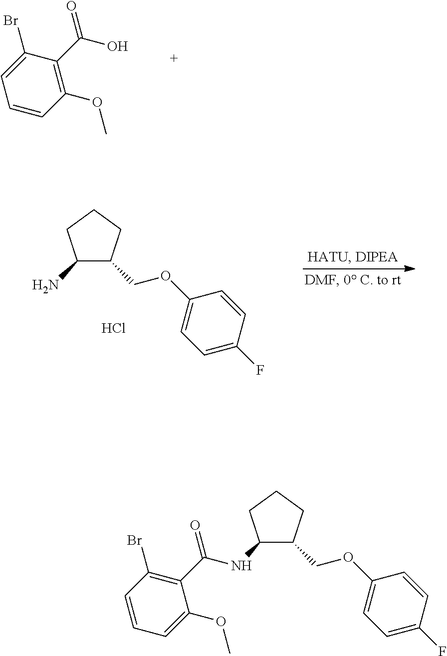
C1(NC(C2=C(Br)C=CC=C2OC)=O)C(COC2=CC=C(F)C=C2)CCC1.C1=C(Br)C(C(=O)O)=C(OC)C=C1.C1(N)C(COC2=CC=C(F)C=C2)CCC1.Cl
